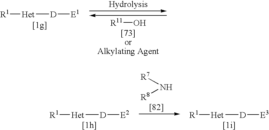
[R1][Het][D][E1].[R11]O.[R1][Het][D][E2].N([R7])[R8].[R1][Het][D][E3]
